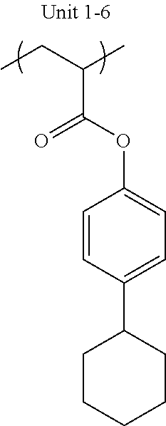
O=C(OC1=CC=C(C2CCCCC2)C=C1)C(CC)C
